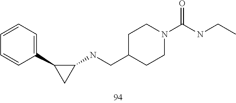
C1(CNC2CC2C2=CC=CC=C2)CCN(C(NCC)=O)CC1
